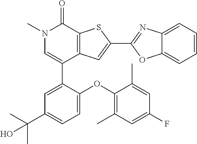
C1(C2=CC(C(C)(C)O)=CC=C2OC2=C(C)C=C(F)C=C2C)=CN(C)C(=O)C2=C1C=C(C1=NC3=CC=CC=C3O1)S2
